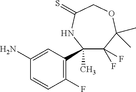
C1(F)=C(C2(C)C(F)(F)C(C)(C)OCC(=S)N2)C=C(N)C=C1
